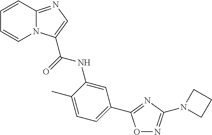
O1N=C(N2CCC2)N=C1C1=CC=C(C)C(NC(=O)C2=CN=C3N2C=CC=C3)=C1
